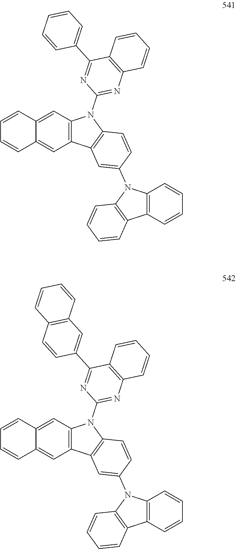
C12=C(C=C3C(=C1)C=CC=C3)N(C1=NC3=C(C(C4=CC=CC=C4)=N1)C=CC=C3)C1=C2C=C(N2C3=C(C=CC=C3)C3=C2C=CC=C3)C=C1.C12=C(C=C3C(=C1)C=CC=C3)N(C1=NC3=C(C(C4=CC5=C(C=C4)C=CC=C5)=N1)C=CC=C3)C1=C2C=C(N2C3=C(C=CC=C3)C3=C2C=CC=C3)C=C1
